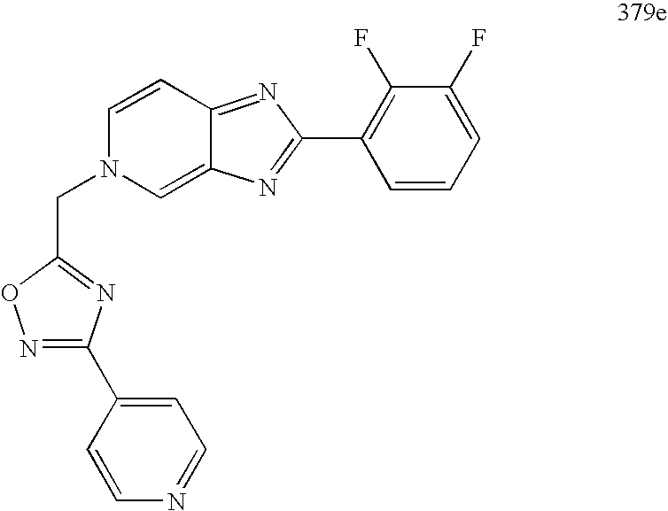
C1=CC2=NC(C3=C(F)C(F)=CC=C3)=NC2=CN1CC1=NC(C2=CC=NC=C2)=NO1
